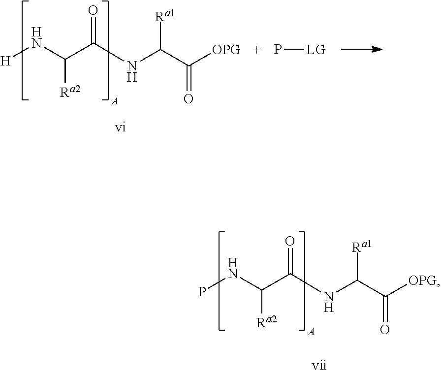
C(C(NC(C([OPG])=O)[Ra1])=O)(N[H])[Ra2].P[LG].C(C(NC(C([OPG])=O)[Ra1])=O)(NP)[Ra2]
